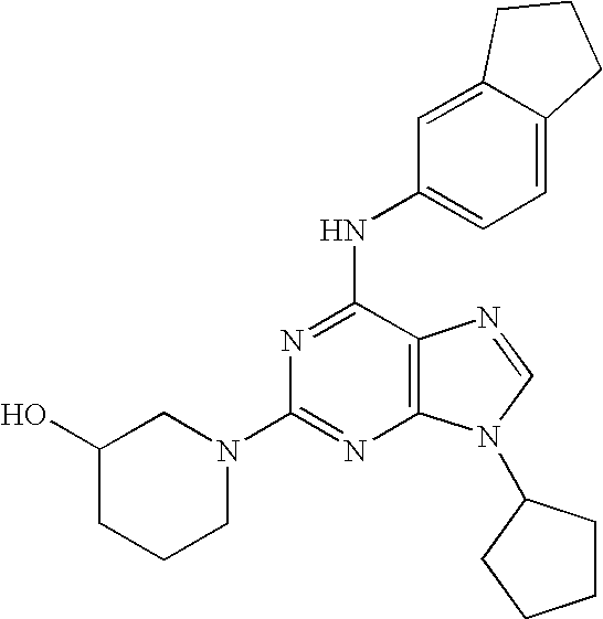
C12=C(N(C3CCCC3)C=N1)N=C(N1CCCC(O)C1)N=C2NC1=CC=C2C(=C1)CCC2
